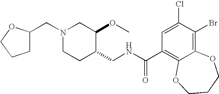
C1C(CN2CCC(CNC(C3=C4C(=C(Br)C(Cl)=C3)OCCCO4)=O)C(OC)C2)OCC1
